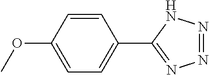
C1(C2=NN=NN2)=CC=C(OC)C=C1
